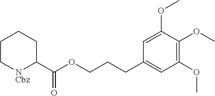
C1(C(OCCCC2=CC(OC)=C(OC)C(OC)=C2)=O)CCCC[NCbz]1
